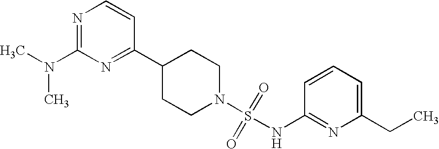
C1(C2=NC(N(C)C)=NC=C2)CCN(S(=O)(=O)NC2=NC(CC)=CC=C2)CC1
